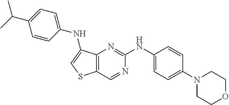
C1(N2CCOCC2)=CC=C(NC2=NC3=C(C=N2)SC=C3NC2=CC=C(C(C)C)C=C2)C=C1
